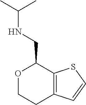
C12=C(SC=C1)C(CNC(C)C)OCC2
